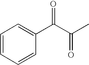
C1=CC=CC(C(C(C)=O)=O)=C1
